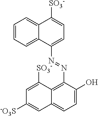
C1(N=NC2=C3C(=CC=C2O)C=C([-O3S])C=C3[SO3-])=CC=C([SO3-])C2=CC=CC=C12
